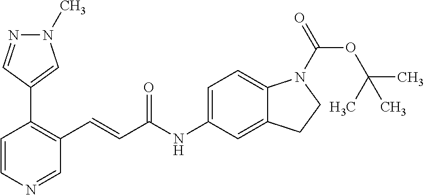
C1=CN=CC(C=CC(NC2=CC=C3C(=C2)CCN3C(OC(C)(C)C)=O)=O)=C1C1=CN(C)N=C1
